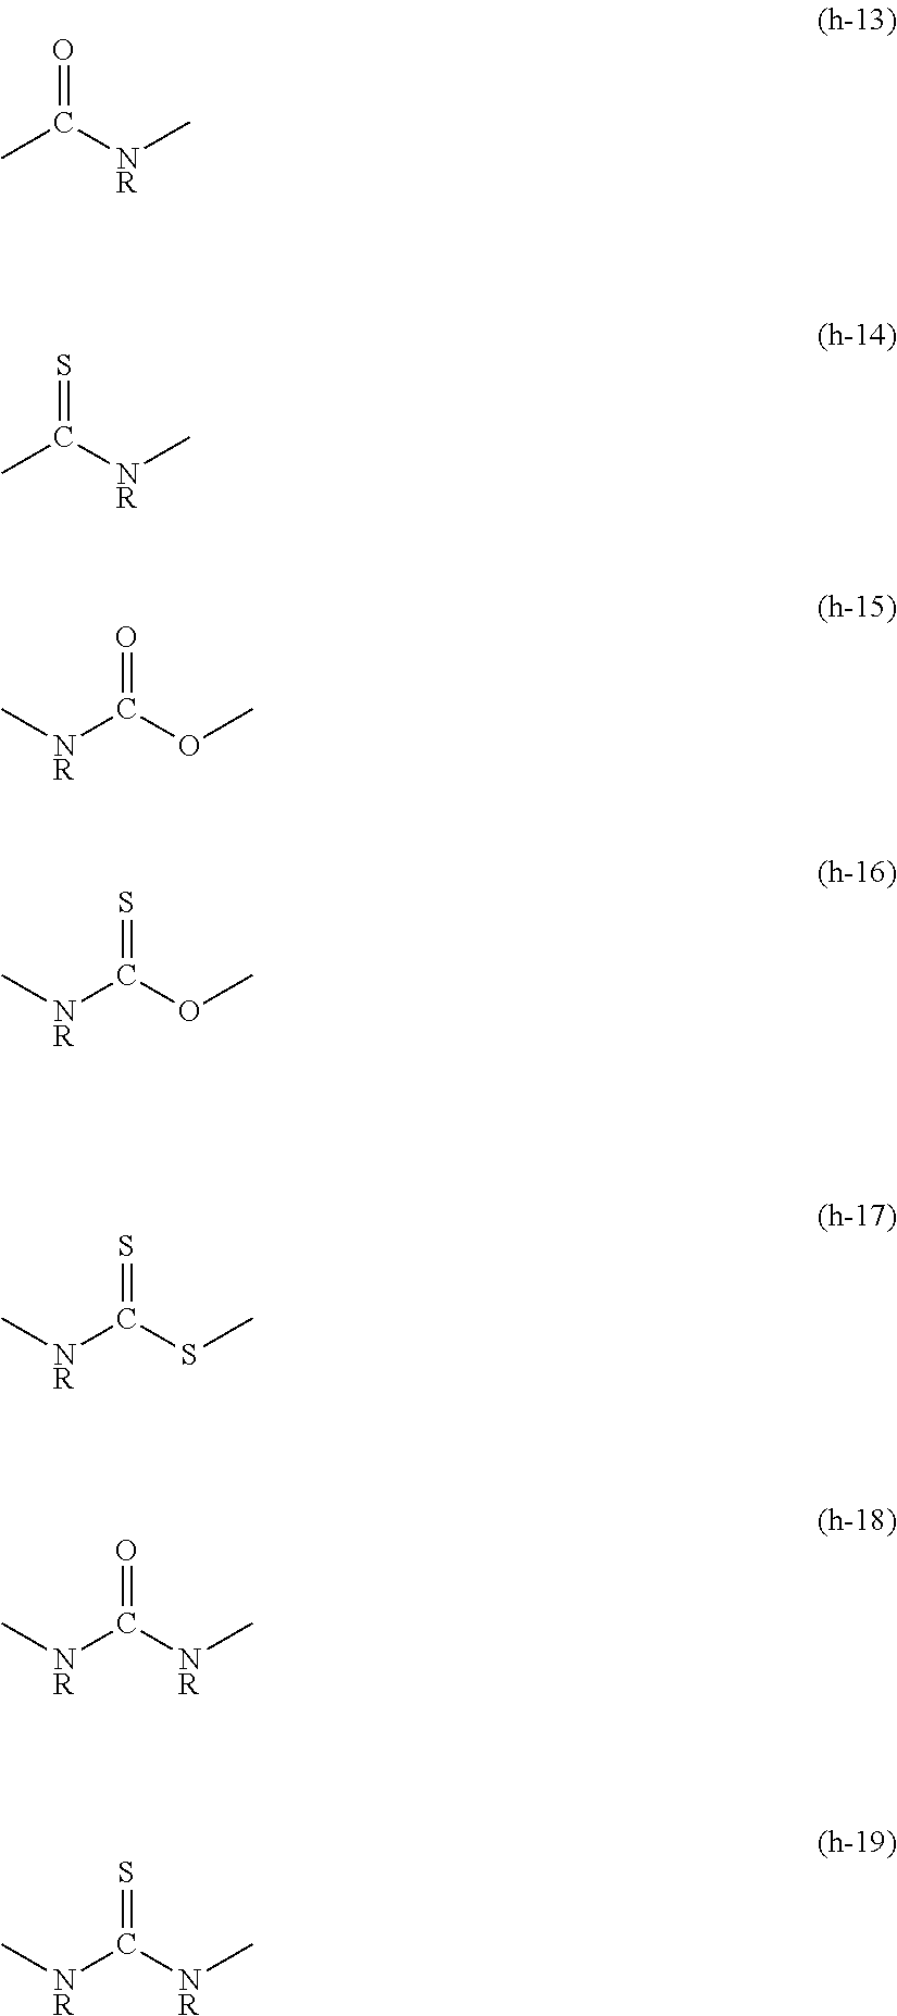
O=C([NR]C)C.S=C([NR]C)C.O=C([NR]C)OC.S=C([NR]C)OC.S=C([NR]C)SC.O=C([NR]C)[NR]C.S=C([NR]C)[NR]C
